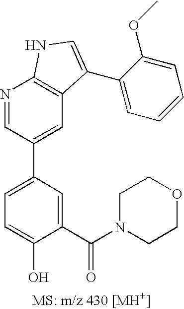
C1=C(C2=CC3=C(N=C2)NC=C3C2=CC=CC=C2OC)C=C(C(N2CCOCC2)=O)C(O)=C1
